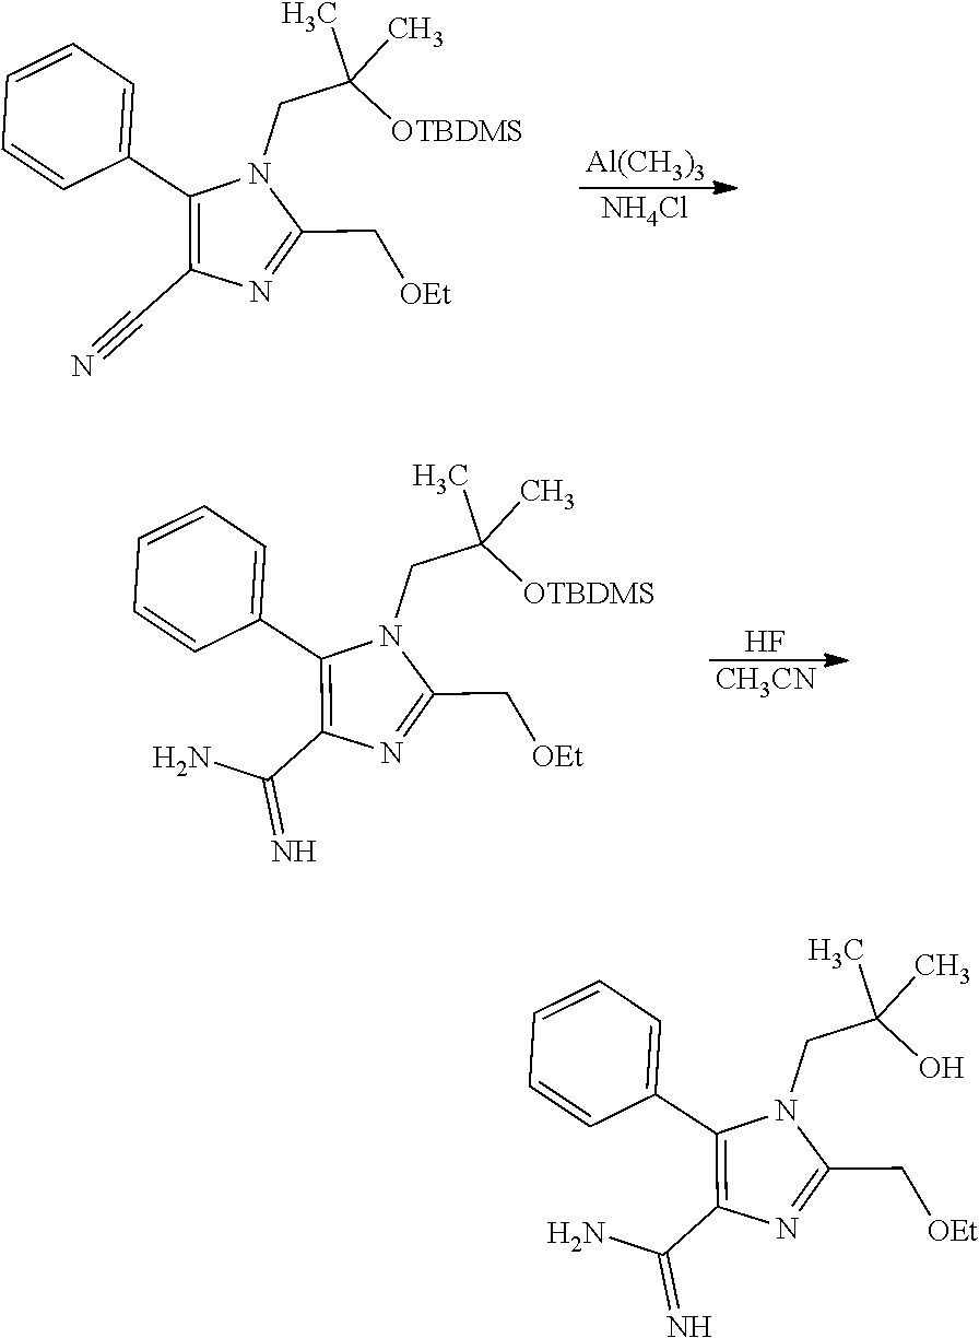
C1(C2=CC=CC=C2)=C(C#N)N=C(C[OEt])N1CC(C)(C)[OTBDMS].[Al(CH3)3].[NH4Cl].C1(C2=CC=CC=C2)=C(C(N)=N)N=C(C[OEt])N1CC(C)(C)[OTBDMS].F.[CH3CN].C1(C2=CC=CC=C2)=C(C(N)=N)N=C(C[OEt])N1CC(C)(C)O
